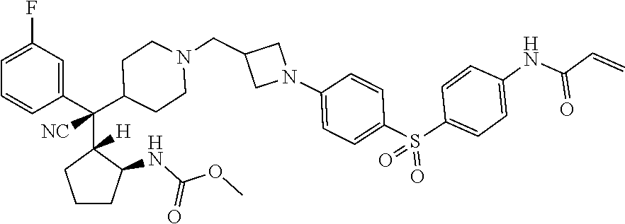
C1=C(F)C=C(C(C2([H])CCCC2NC(OC)=O)(C2CCN(CC3CN(C4=CC=C(S(C5=CC=C(NC(C=C)=O)C=C5)(=O)=O)C=C4)C3)CC2)[NC])C=C1
